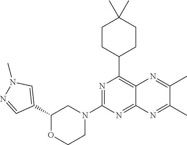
N1=C(N2CC(C3=CN(C)N=C3)OCC2)N=C2C(=C1C1CCC(C)(C)CC1)N=C(C)C(C)=N2
